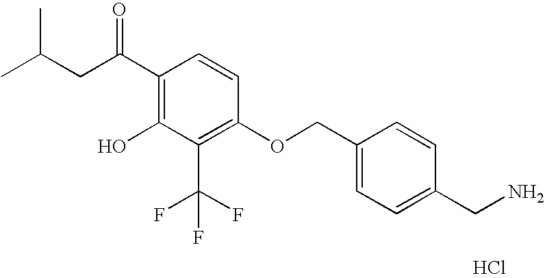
C(CC(=O)C1=C(O)C(C(F)(F)F)=C(OCC2=CC=C(CN)C=C2)C=C1)(C)C.Cl
